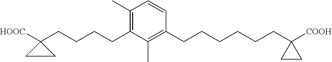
C1(CCCCC2([HOOC])CC2)=C(C)C=CC(CCCCCCC2([COOH])CC2)=C1C
